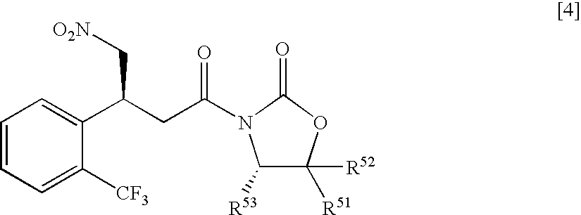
C1=CC=C([CF3])C(C(CC(=O)N2C([R53])C([R51])([R52])OC2=O)C[O2N])=C1
